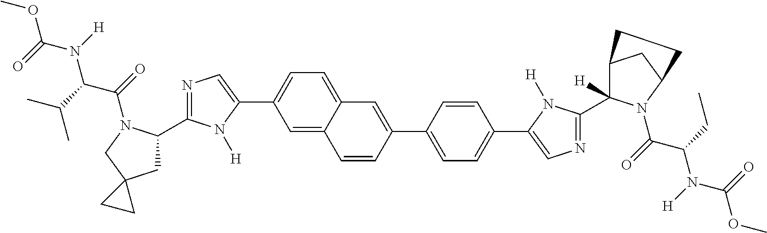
COC(N([H])C(C(C)C)C(=O)N1C(C2=NC=C(C3=CC=C4C(=C3)C=CC(C3=CC=C(C5=CN=C(C6([H])C7CC(N6C(=O)C(CC)N([H])C(=O)OC)CC7)N5[H])C=C3)=C4)N2[H])CC2(C1)CC2)=O
